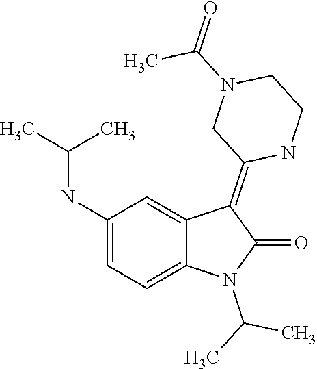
CC(N1C(=O)C(=C2CN(C(C)=O)CCN2)C2=CC(NC(C)C)=CC=C12)C
